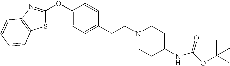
S1C(OC2=CC=C(CCN3CCC(NC(OC(C)(C)C)=O)CC3)C=C2)=NC2=C1C=CC=C2
